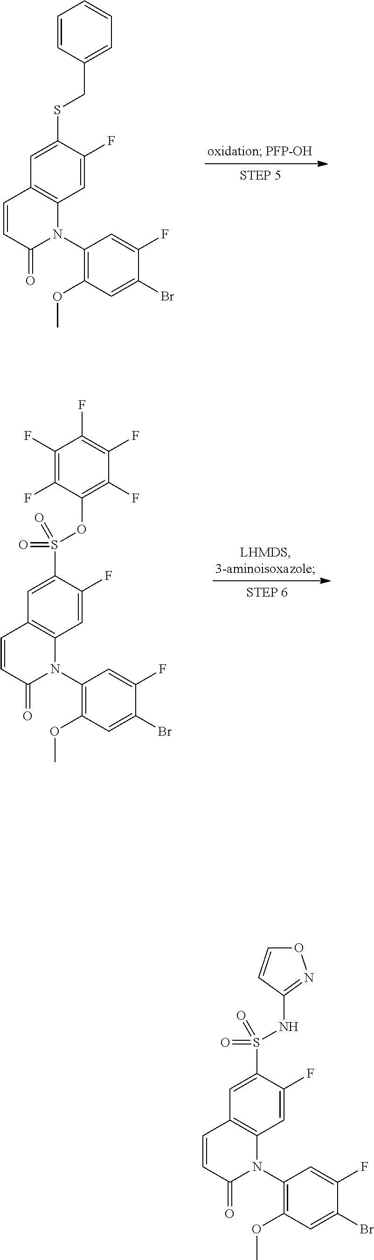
C1=C(F)C(S(=O)(=O)NC2=NOC=C2)=CC2=C1N(C1=C(OC)C=C(Br)C(F)=C1)C(=O)C=C2.C1=C(F)C(SCC2=CC=CC=C2)=CC2=C1N(C1=C(OC)C=C(Br)C(F)=C1)C(=O)C=C2.C1=C(F)C(S(=O)(=O)OC2=C(F)C(F)=C(F)C(F)=C2F)=CC2=C1N(C1=C(OC)C=C(Br)C(F)=C1)C(=O)C=C2
